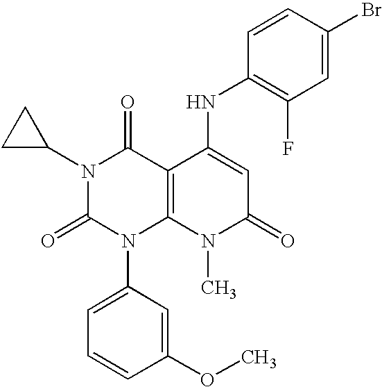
N1(C2CC2)C(=O)N(C2=CC=CC(OC)=C2)C2=C(C1=O)C(NC1=C(F)C=C(Br)C=C1)=CC(=O)N2C
